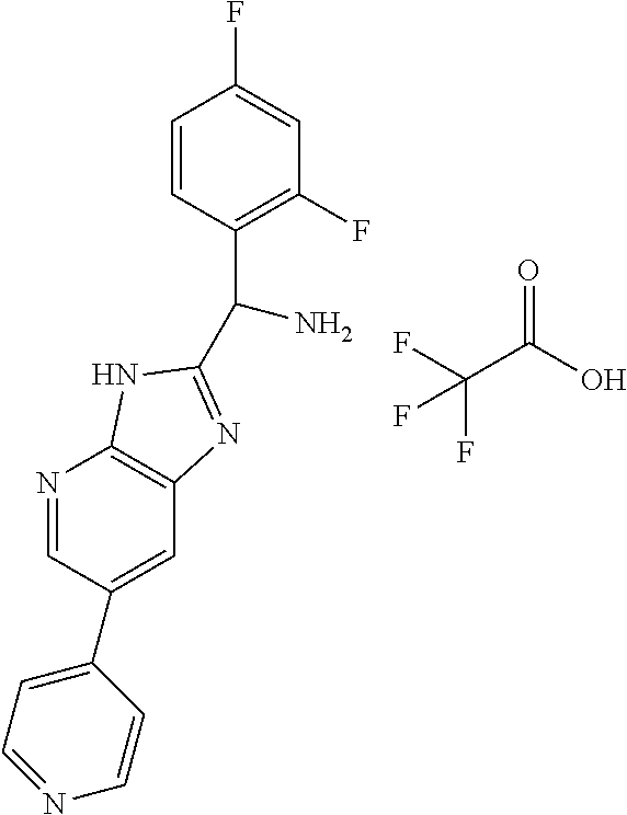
C1=CC(C(C2=NC3=C(N=CC(C4=CC=NC=C4)=C3)N2)N)=C(F)C=C1F.O=C(O)C(F)(F)F
